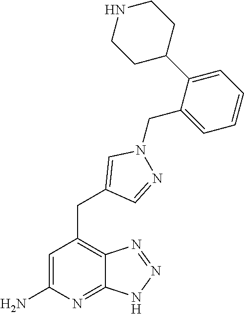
C1=C(N)N=C2C(=C1CC1=CN(CC3=CC=CC=C3C3CCNCC3)N=C1)N=NN2
